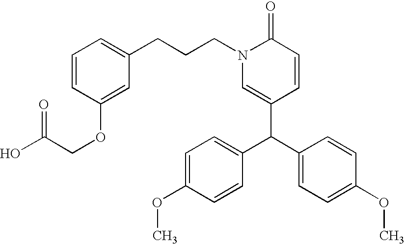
C1=CC(OCC(O)=O)=CC(CCCN2C=C(C(C3=CC=C(OC)C=C3)C3=CC=C(OC)C=C3)C=CC2=O)=C1
